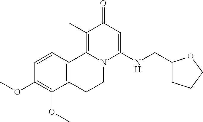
C1=CC2=C(C(OC)=C1OC)CCN1C2=C(C)C(=O)C=C1NCC1CCCO1
